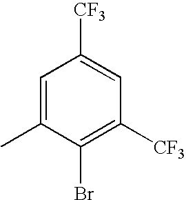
C1=C(C)C(Br)=C([CF3])C=C1[CF3]
